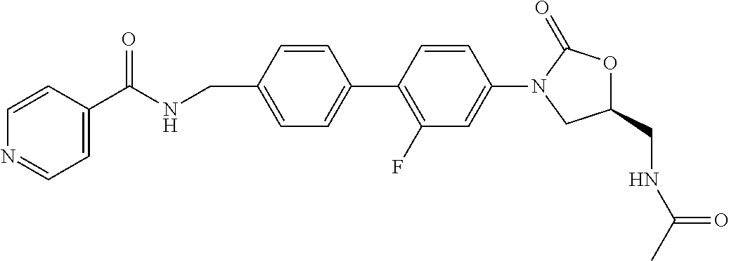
C1=C(CNC(C2=CC=NC=C2)=O)C=CC(C2=C(F)C=C(N3CC(CNC(=O)C)OC3=O)C=C2)=C1
